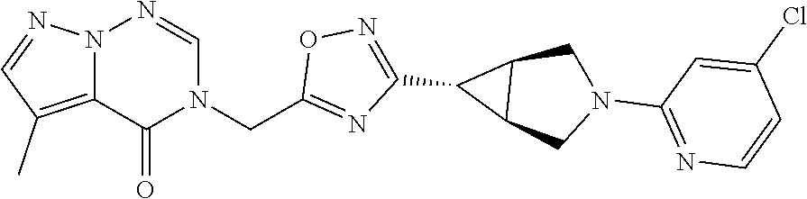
C12=C(C)C=NN1N=CN(CC1=NC(C3C4C3CN(C3=NC=CC(Cl)=C3)C4)=NO1)C2=O
